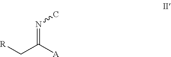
C([R])C([A])=NC
